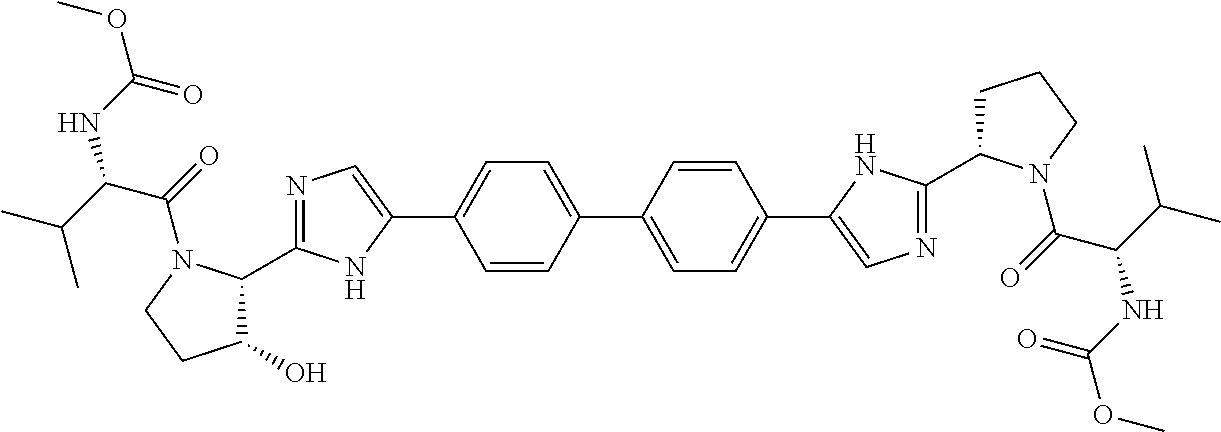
C1=CC(C2=CC=C(C3=CN=C(C4CCCN4C(C(C(C)C)NC(OC)=O)=O)N3)C=C2)=CC=C1C1=CN=C(C2C(O)CCN2C(C(C(C)C)NC(OC)=O)=O)N1
